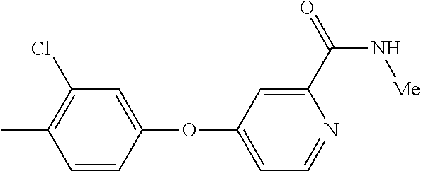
C1(Cl)=C(C)C=CC(OC2=CC=NC(C(N[Me])=O)=C2)=C1
